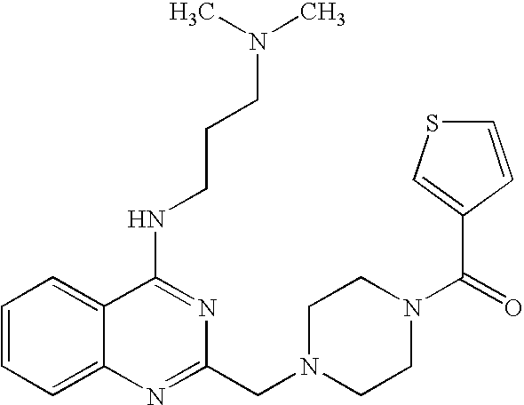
C1=CC=C2C(=C1)C(NCCCN(C)C)=NC(CN1CCN(C(=O)C3=CSC=C3)CC1)=N2
